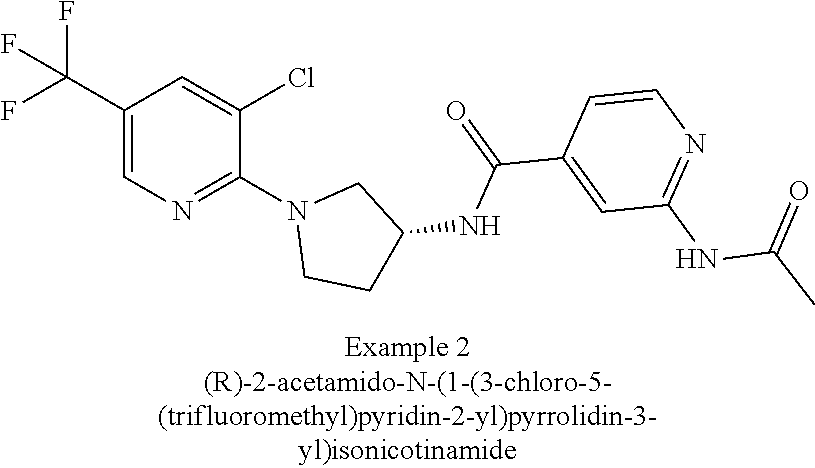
C1(C(F)(F)F)=CN=C(N2CCC(NC(C3=CC(NC(C)=O)=NC=C3)=O)C2)C(Cl)=C1
